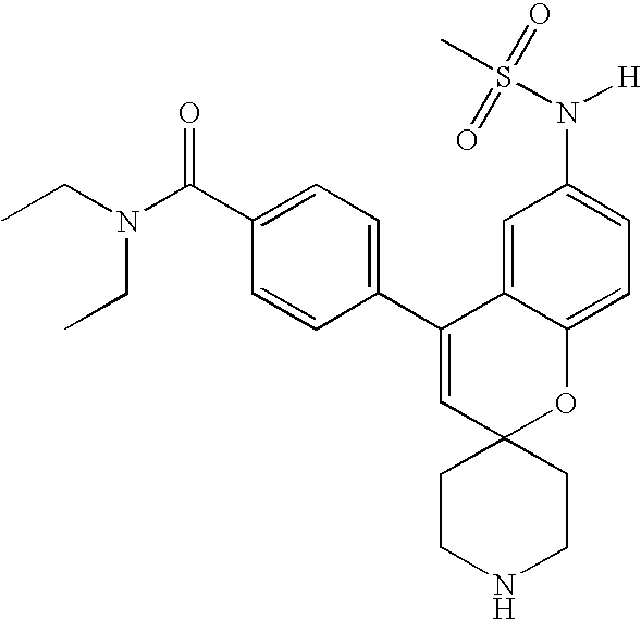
CCN(C(C1=CC=C(C2=CC3(OC4=CC=C(N(S(=O)(=O)C)[H])C=C24)CCNCC3)C=C1)=O)CC
